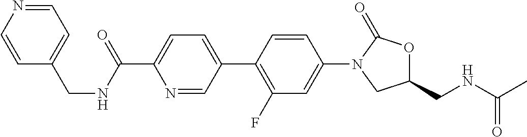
C1(CNC(C2=CC=C(C3=C(F)C=C(N4CC(CNC(C)=O)OC4=O)C=C3)C=N2)=O)=CC=NC=C1
